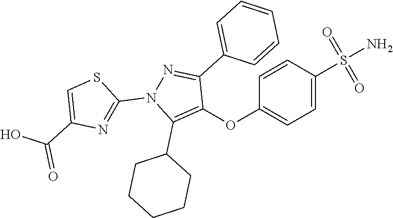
C1(OC2=C(C3CCCCC3)N(C3=NC(C(=O)O)=CS3)N=C2C2=CC=CC=C2)=CC=C(S(N)(=O)=O)C=C1
